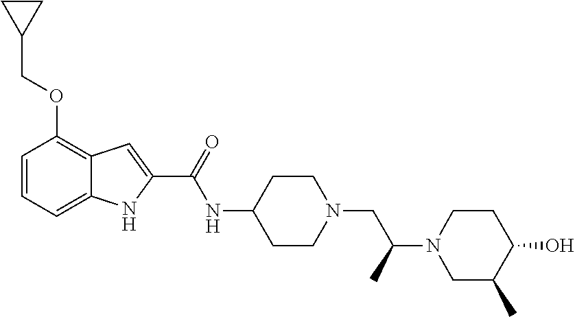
C1=CC=C2C(=C1OCC1CC1)C=C(C(=O)NC1CCN(CC(N3CC(C)C(O)CC3)C)CC1)N2
